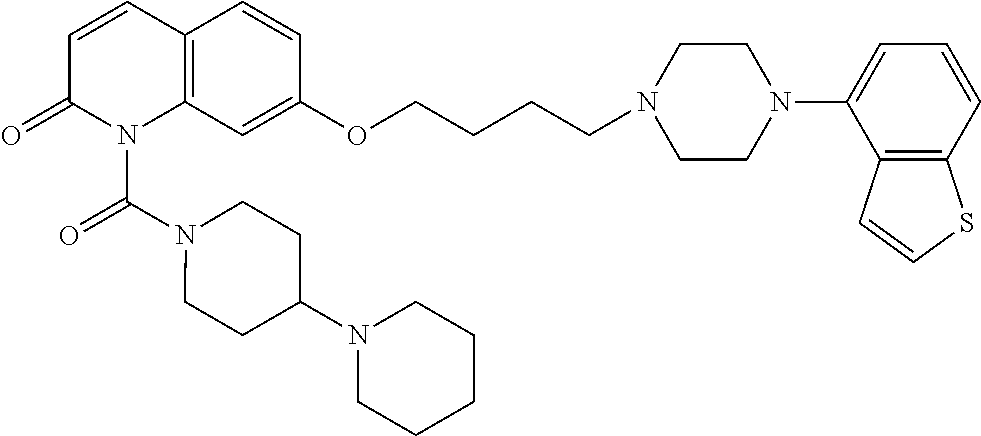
C12=C(C=C(OCCCCN3CCN(C4=CC=CC5=C4C=CS5)CC3)C=C1)N(C(N1CCC(N3CCCCC3)CC1)=O)C(=O)C=C2
